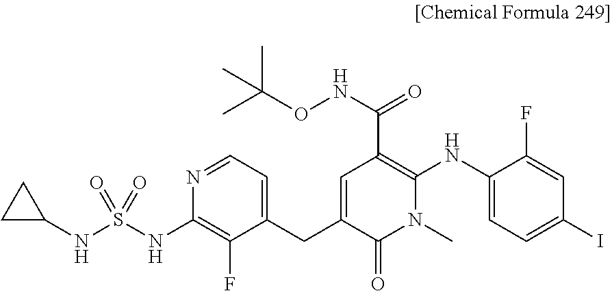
C1=C(CC2=CC=NC(NS(NC3CC3)(=O)=O)=C2F)C(=O)N(C)C(NC2=CC=C(I)C=C2F)=C1C(=O)NOC(C)(C)C
